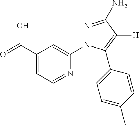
OC(C1=CC=NC(N2N=C(N)C([H])=C2C2=CC=C(C)C=C2)=C1)=O
